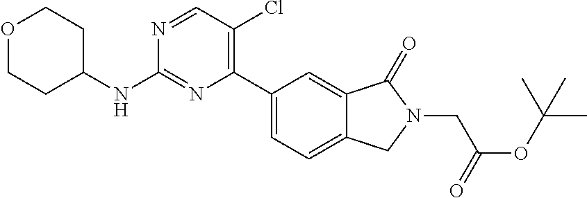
C1(C2=C(Cl)C=NC(NC3CCOCC3)=N2)=CC=C2C(=C1)C(=O)N(CC(OC(C)(C)C)=O)C2
